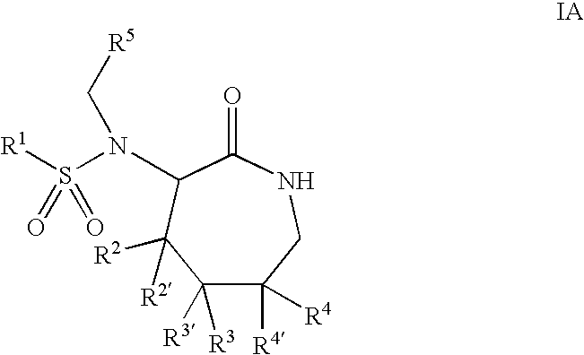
C1([R3])([R3])C([R4])([R4])CNC(=O)C(N(S([R1])(=O)=O)C[R5])C1([R2])[R2]
